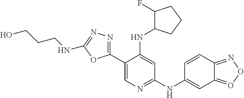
C1(C2=NN=C(NCCCO)O2)=CN=C(NC2=CC3=OON=C3C=C2)C=C1NC1C(F)CCC1
